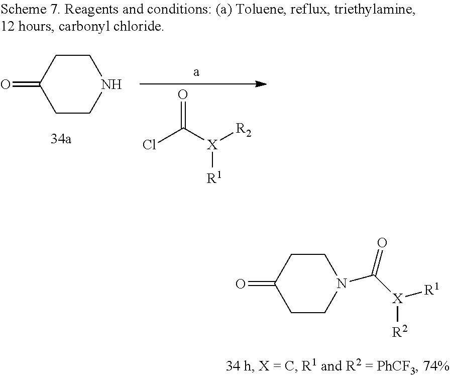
C1CNCCC1=O.ClC([X]([R2])[R1])=O.C1CN(C([X]([R1])[R2])=O)CCC1=O
